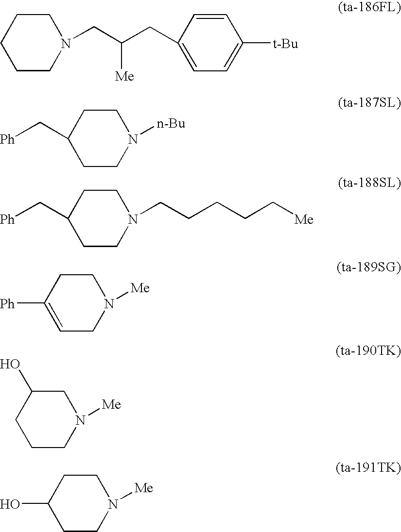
C1CN(CC(CC2=CC=C([t-Bu])C=C2)[Me])CCC1.C1CN([n-Bu])CCC1C[Ph].C1CN(CCCCC[Me])CCC1C[Ph].C1=C([Ph])CCN([Me])C1.C1CN([Me])CC(O)C1.C1CN([Me])CCC1O
